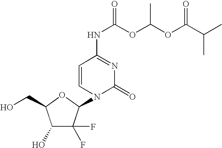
C1(O)C(F)(F)C(N2C(=O)N=C(NC(OC(OC(C(C)C)=O)C)=O)C=C2)OC1CO
